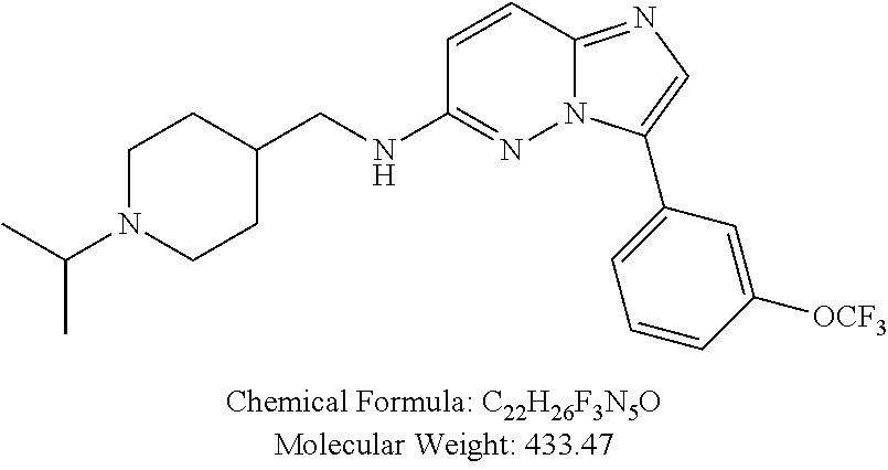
C1=CC2=NC=C(C3=CC=CC([OCF3])=C3)N2N=C1NCC1CCN(C(C)C)CC1
